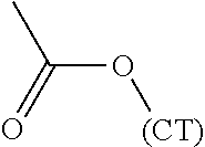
CC(=O)O[(CT)]
